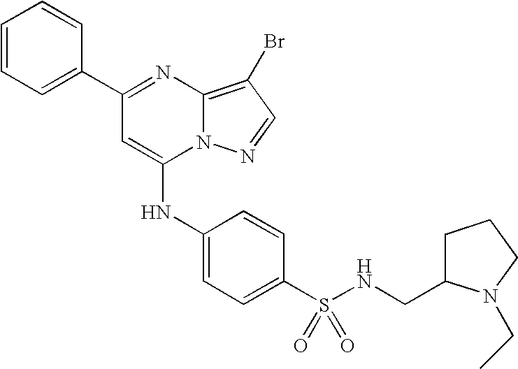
C1=C(C2=NC3=C(Br)C=NN3C(NC3=CC=C(S(=O)(=O)NCC4CCCN4CC)C=C3)=C2)C=CC=C1
